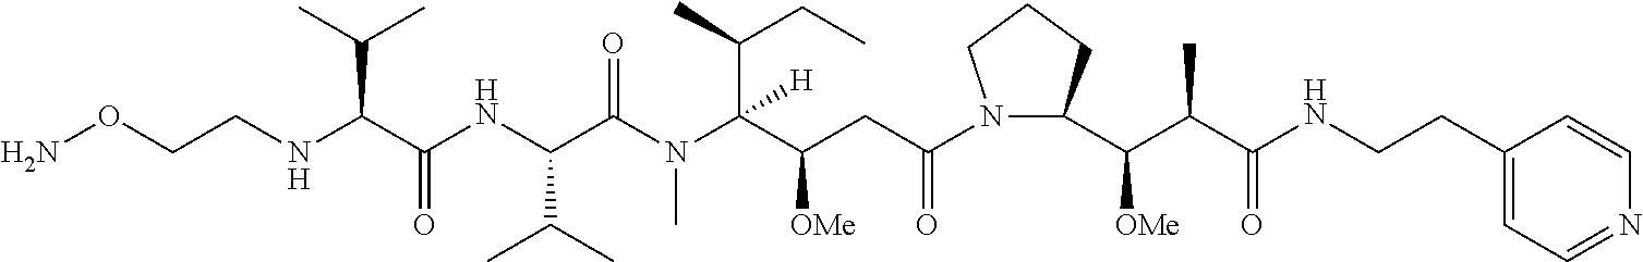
C(C(C(N(C(C(NC(C(NCCON)C(C)C)=O)C(C)C)=O)C)(C(CC)C)[H])[OMe])C(N1C(C(C(C(NCCC2=CC=NC=C2)=O)C)[OMe])CCC1)=O
